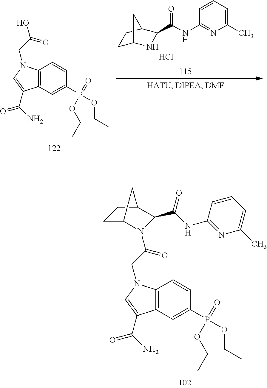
C1=CC=C(C)N=C1NC(=O)C1NC2CCC1C2.Cl.C12=C(C=C(P(OCC)(=O)OCC)C=C1)C(C(N)=O)=CN2CC(O)=O.C12=C(C=C(P(OCC)(=O)OCC)C=C1)C(C(N)=O)=CN2CC(=O)N1C2CCC(C1C(NC1=NC(C)=CC=C1)=O)C2
